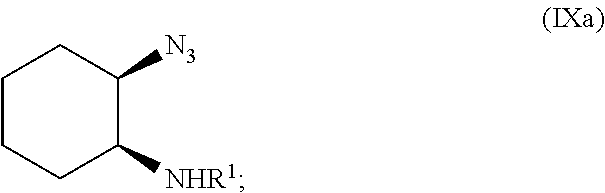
C1CCC([NHR1])C([N3])C1
